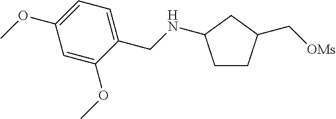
C1CC(C[OMs])CC1NCC1=CC=C(OC)C=C1OC
